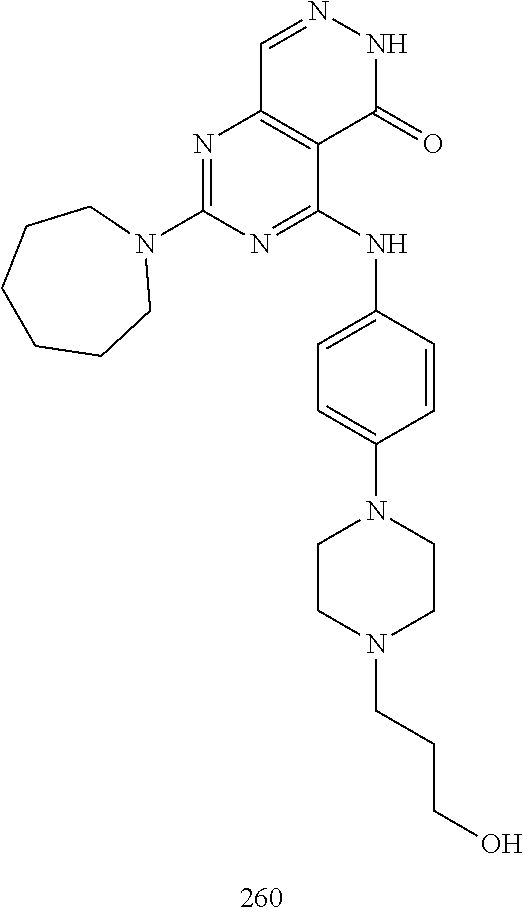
C1=NNC(=O)C2=C1N=C(N1CCCCCC1)N=C2NC1=CC=C(N2CCN(CCCO)CC2)C=C1
